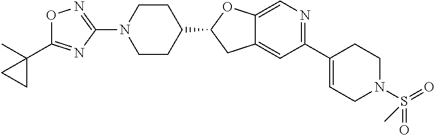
C1N(C2=NOC(C3(C)CC3)=N2)CCC(C2CC3=CC(C4=CCN(S(=O)(=O)C)CC4)=NC=C3O2)C1
